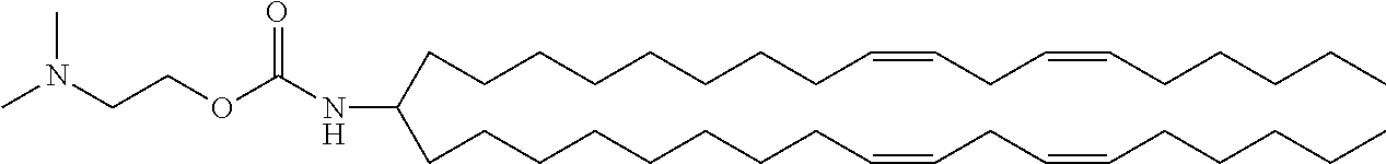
CN(CCOC(NC(CCCCCCCCC=CCC=CCCCCC)CCCCCCCCC=CCC=CCCCCC)=O)C
